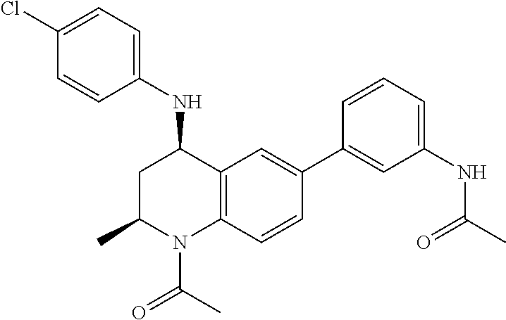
C1(Cl)=CC=C(NC2CC(C)N(C(=O)C)C3=C2C=C(C2=CC(NC(C)=O)=CC=C2)C=C3)C=C1
